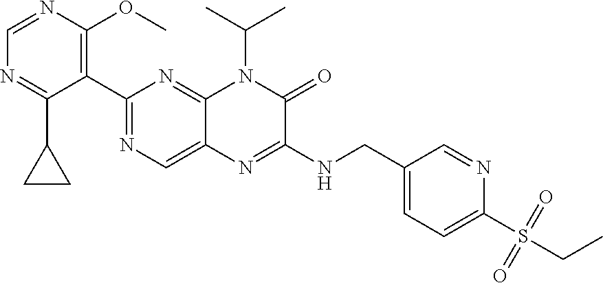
C1=NC(OC)=C(C2=NC=C3C(=N2)N(C(C)C)C(=O)C(NCC2=CC=C(S(=O)(=O)CC)N=C2)=N3)C(C2CC2)=N1
